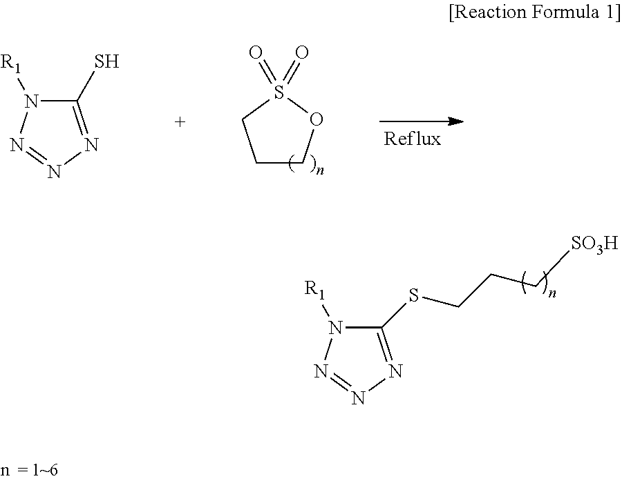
C1COS(=O)(=O)C1.C1(S)=NN=NN1[R1].C1(SCCC[SO3H])=NN=NN1[R1]
